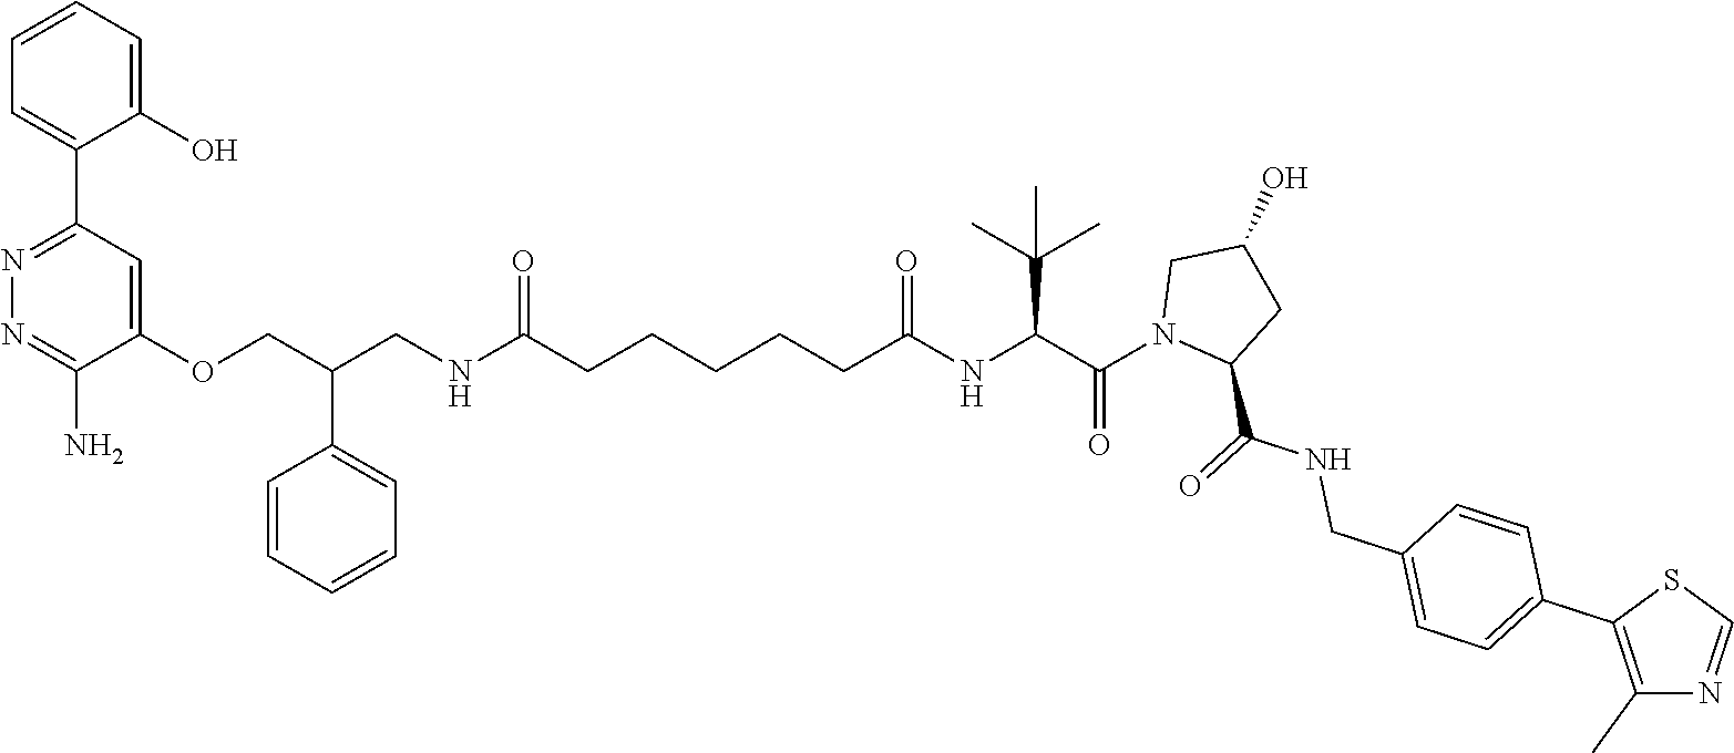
C1=CC=C(C2=NN=C(N)C(OCC(CNC(CCCCCC(NC(C(N3C(C(NCC4=CC=C(C5=C(C)N=CS5)C=C4)=O)CC(O)C3)=O)C(C)(C)C)=O)=O)C3=CC=CC=C3)=C2)C(O)=C1
